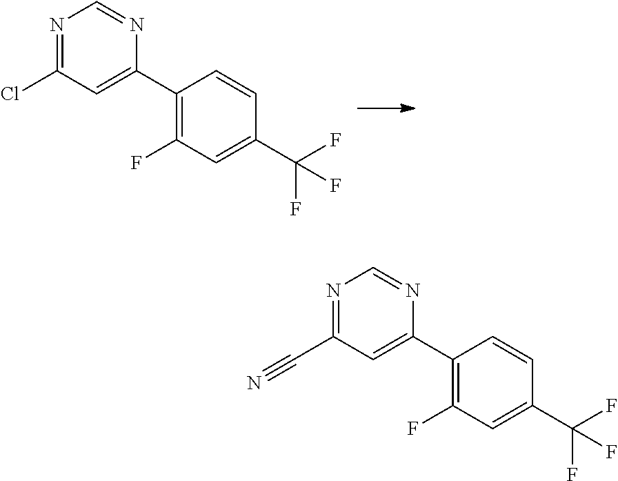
C1(C2=C(F)C=C(C(F)(F)F)C=C2)=CC(Cl)=NC=N1.C1(C2=C(F)C=C(C(F)(F)F)C=C2)=CC(C#N)=NC=N1
